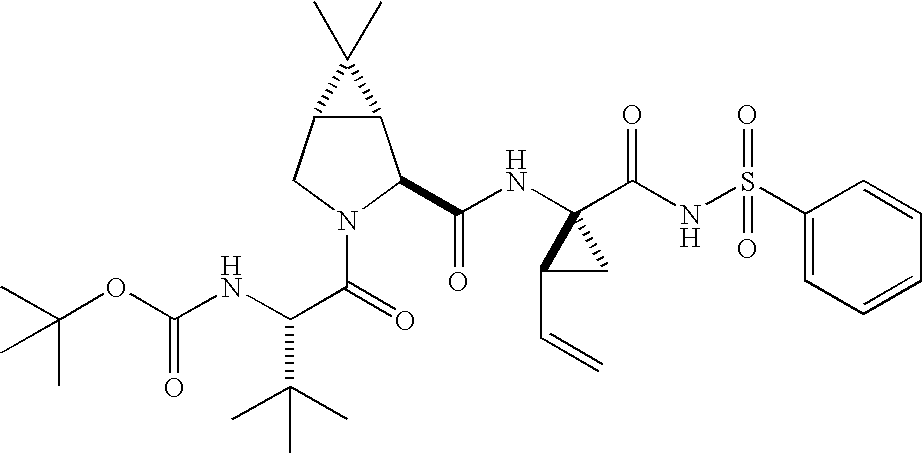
C(OC(NC(C(=O)N1C(C(NC2(C(NS(C3=CC=CC=C3)(=O)=O)=O)C(C=C)C2)=O)C2C(C1)C2(C)C)C(C)(C)C)=O)(C)(C)C
